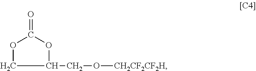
C1(=O)OCC(CO[CH2CF2CF2H])O1
